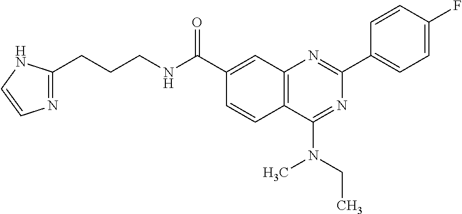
C1(C(NCCCC2=NC=CN2)=O)=CC2=C(C=C1)C(N(CC)C)=NC(C1=CC=C(F)C=C1)=N2
